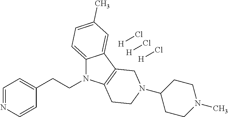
C12=CC=C(C)C=C1C1=C(N2CCC2=CC=NC=C2)CCN(C2CCN(C)CC2)C1.[H]Cl.[H]Cl.[H]Cl
